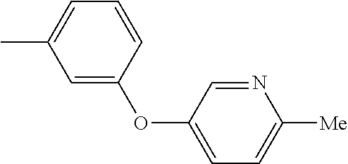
CC1=CC=CC(OC2=CC=C([Me])N=C2)=C1
